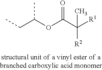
C(C(OC(CC)C)=O)([R1])(C)[R2]
